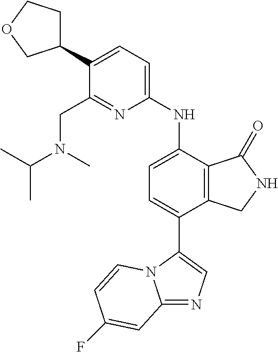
C12=NC=C(C3=CC=C(NC4=CC=C(C5CCOC5)C(CN(C)C(C)C)=N4)C4=C3CNC4=O)N1C=CC(F)=C2
